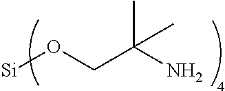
[Si]OCC(N)(C)C
